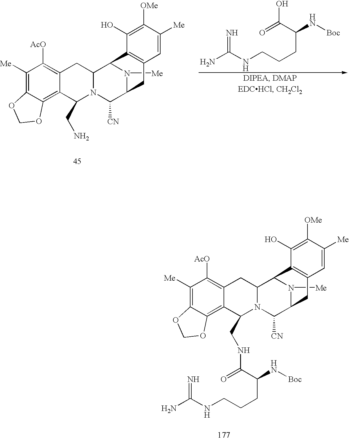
C1([Me])=C2C(=C3C(=C1[AcO])CC1N(C3CNC(=O)C(CCCNC(N)=N)N[Boc])C([CN])C3N([Me])C1C1=C(C3)C=C([Me])C([OMe])=C1O)OCO2.C1([Me])=C2C(=C3C(=C1[AcO])CC1N(C3CN)C([CN])C3N([Me])C1C1=C(C3)C=C([Me])C([OMe])=C1O)OCO2.O=C(C(CCCNC(N)=N)N[Boc])O
